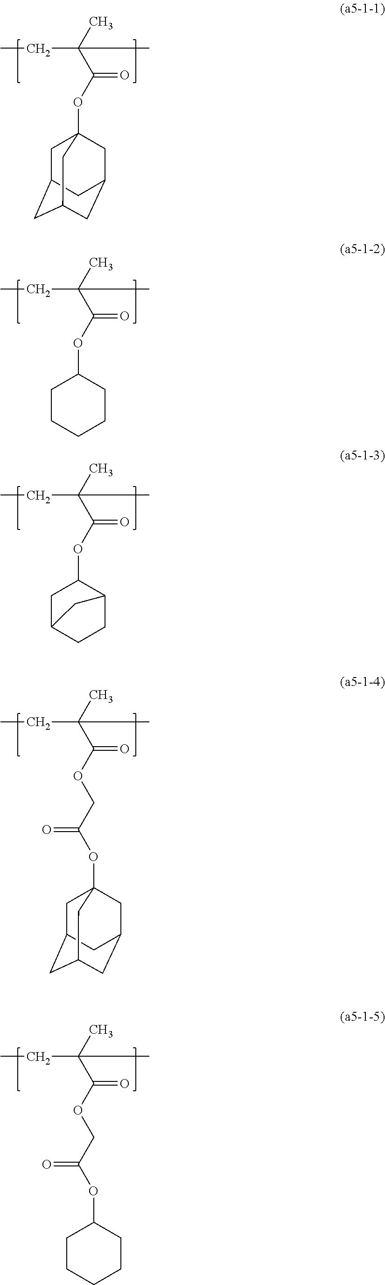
C(C(C)(C(OC12CC3CC(CC(C1)C3)C2)=O)C)C.C(C(C)(C(OC1CCCCC1)=O)C)C.C(C(C)(C(OC1CC2CCC1C2)=O)C)C.C(C(C)(C(OCC(=O)OC12CC3CC(CC(C1)C3)C2)=O)C)C.C(C(C)(C(OCC(=O)OC1CCCCC1)=O)C)C
